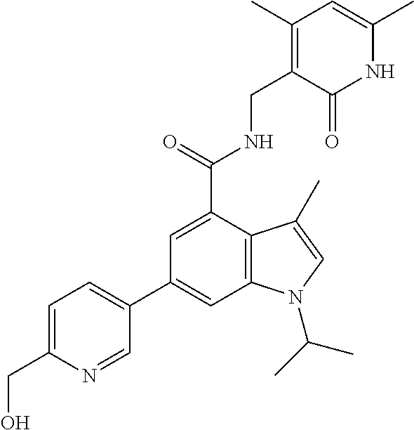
C1(C2=CC=C(CO)N=C2)=CC2=C(C(C(=O)NCC3=C(C)C=C(C)NC3=O)=C1)C(C)=CN2C(C)C
